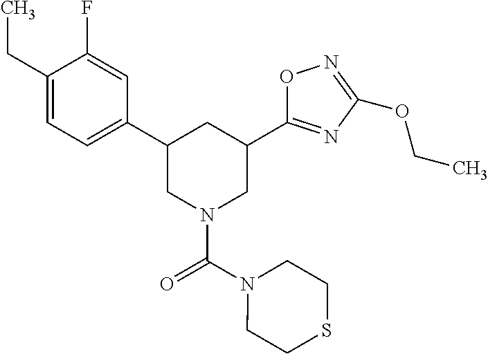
C1(C2CN(C(N3CCSCC3)=O)CC(C3=NC(OCC)=NO3)C2)=CC=C(CC)C(F)=C1
